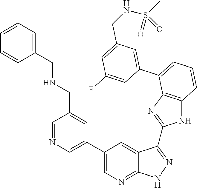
C1=C(C2=CC=CC3=C2N=C(C2=NNC4=NC=C(C5=CN=CC(CNCC6=CC=CC=C6)=C5)C=C42)N3)C=C(F)C=C1CNS(=O)(C)=O
